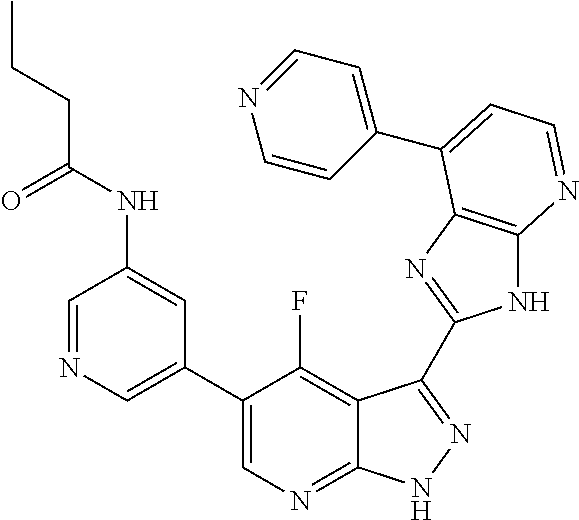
C1=NC=C(C2=CN=C3C(=C2F)C(C2=NC4=C(N2)N=CC=C4C2=CC=NC=C2)=NN3)C=C1NC(CCC)=O
